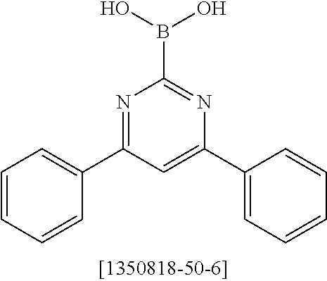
C1=CC=CC(C2=NC(B(O)O)=NC(C3=CC=CC=C3)=C2)=C1
